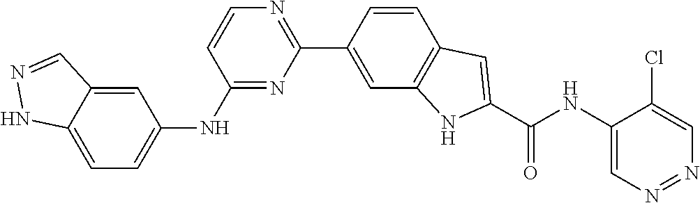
C1(NC2=CC=C3C(=C2)C=NN3)=NC(C2=CC3=C(C=C2)C=C(C(NC2=CN=NC=C2Cl)=O)N3)=NC=C1
